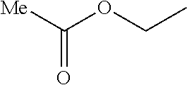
[Me]C(OCC)=O
